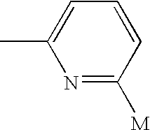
N1=C([M])C=CC=C1C
